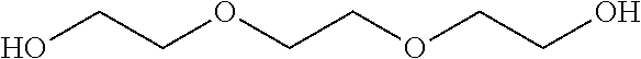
OCCOCCOCCO
